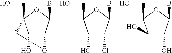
C12C(B)OC(CO)(CO1)C2O.C1(Cl)C(B)OC(CO)C1O.C1(O)C(B)OC(CO)C1O
